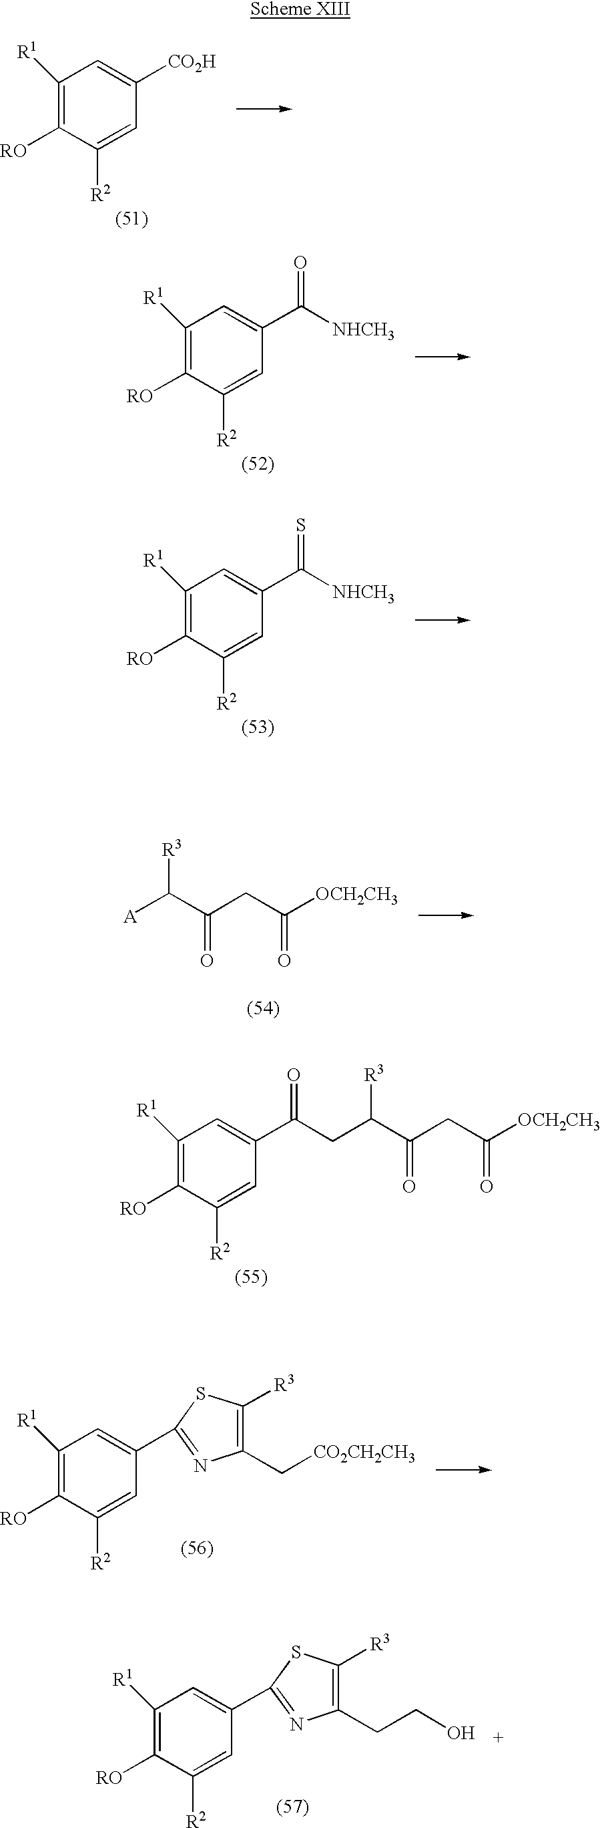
C1([R1])=C([RO])C([R2])=CC([CO2H])=C1.C1([R1])=C([RO])C([R2])=CC(C([NHCH3])=O)=C1.C1([R1])=C([RO])C([R2])=CC(C([NHCH3])=S)=C1.[A]C(C(CC([OCH2CH3])=O)=O)[R3].C1([R1])=C([RO])C([R2])=CC(C(CC(C(CC([OCH2CH3])=O)=O)[R3])=O)=C1.C1([R1])=C([RO])C([R2])=CC(C2=NC(C[CO2CH2CH3])=C([R3])S2)=C1.C1([R1])=C([RO])C([R2])=CC(C2=NC(CCO)=C([R3])S2)=C1
